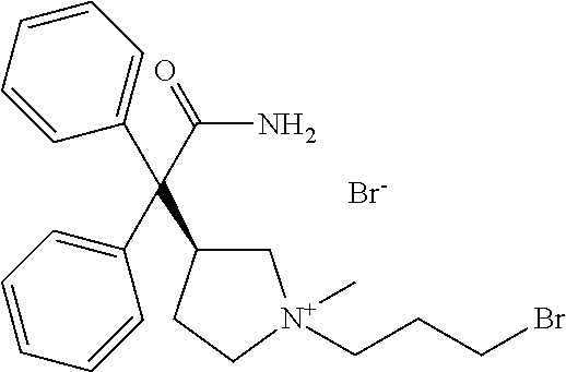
C1C(C(C(=O)N)(C2=CC=CC=C2)C2=CC=CC=C2)CC[N+]1(CCCBr)C.[Br-]
